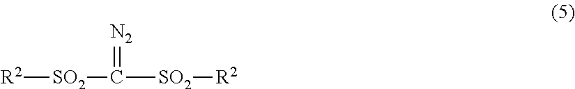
[R2][SO2]C([SO2][R2])=[N2]
